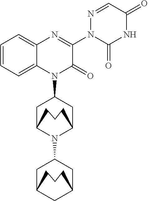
C1C2N(C3CC4CC(C3)CCC4)C(CC1N1C(=O)C(N3C(=O)NC(=O)C=N3)=NC3=CC=CC=C13)CCC2
